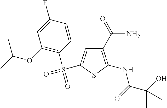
C1(C(N)=O)=C(NC(C(O)(C)C)=O)SC(S(C2=C(OC(C)C)C=C(F)C=C2)(=O)=O)=C1
